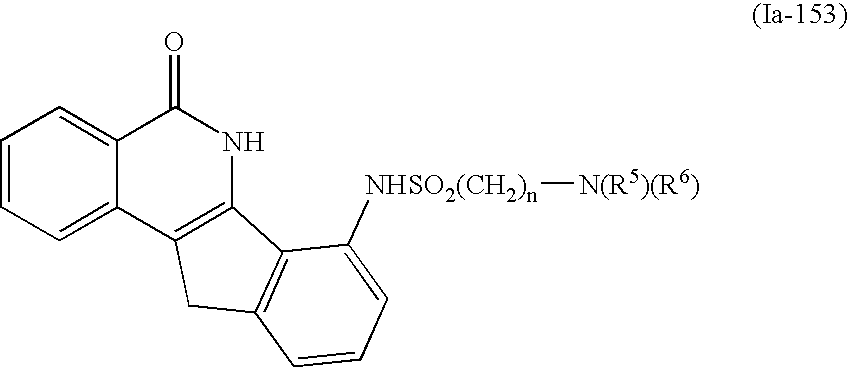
C1=CC=C2C(=C1)C(=O)NC1=C2CC2=C1C([NHSO2(CH2)n][N(R5)(R6)])=CC=C2
